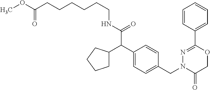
O(C(CCCCCCNC(C(C1=CC=C(CN2C(=O)COC(C3=CC=CC=C3)=N2)C=C1)C1CCCC1)=O)=O)C
